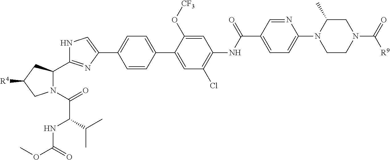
C1=C(C(NC2=C(Cl)C=C(C3=CC=C(C4=CNC(C5N(C(=O)C(NC(=O)OC)C(C)C)CC([R4])C5)=N4)C=C3)C(O[CF3])=C2)=O)C=NC(N2C(C)CN(C(=O)[R9])CC2)=C1
